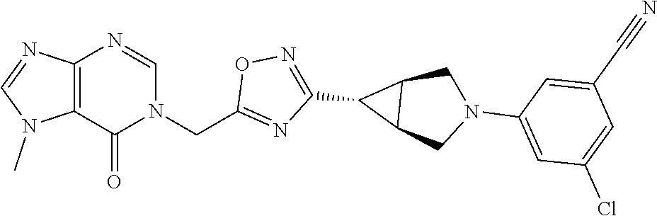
C12=C(N=CN(CC3=NC(C4C5C4CN(C4=CC(Cl)=CC(C#N)=C4)C5)=NO3)C1=O)N=CN2C
